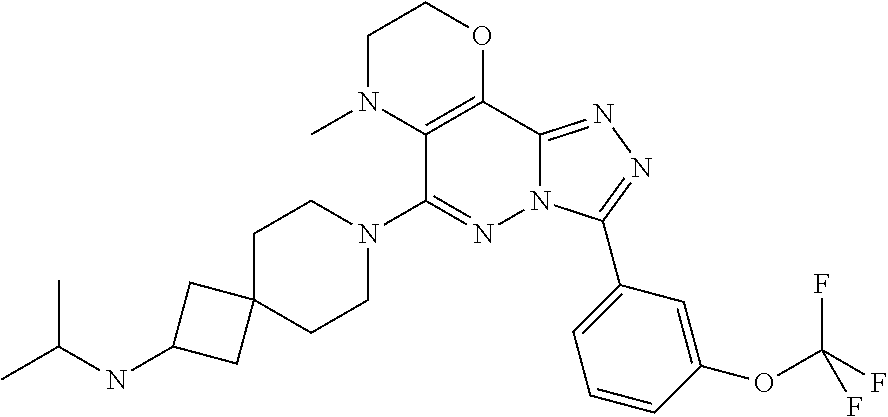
C1C2(CCN(C3=NN4C(=NN=C4C4=CC=CC(OC(F)(F)F)=C4)C4=C3N(C)CCO4)C1)CC(NC(C)C)C2
